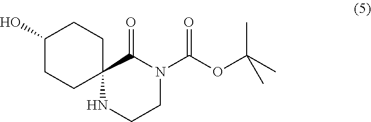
C1CN(C(OC(C)(C)C)=O)C(=O)C2(N1)CCC(O)CC2
